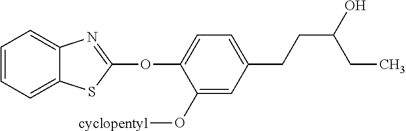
C1(OC2=NC3=CC=CC=C3S2)=CC=C(CCC(O)CC)C=C1O[cyclopentyl]
